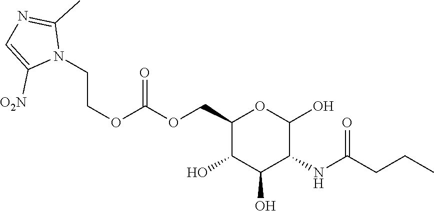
C1(COC(OCCN2C(C)=NC=C2[O2N])=O)C(O)C(O)C(NC(CCC)=O)C(O)O1
